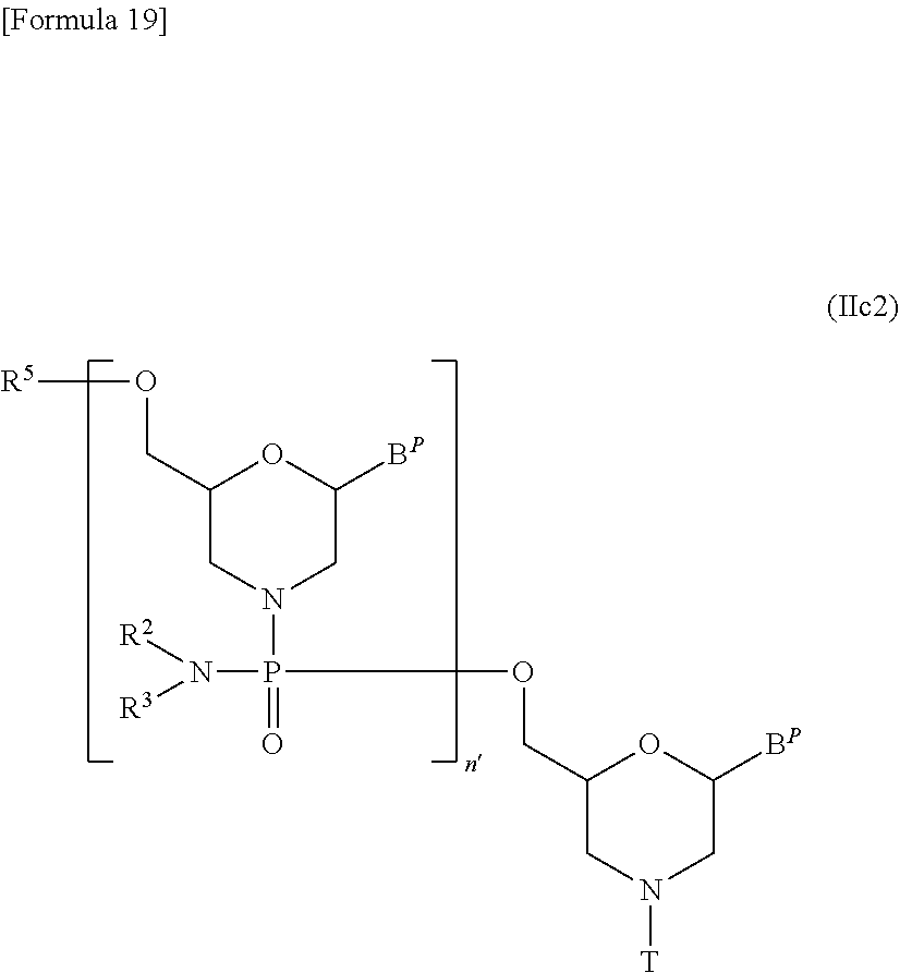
O(CC1CN(P(=O)(N([R2])[R3])OCC2CN([T])CC([BP])O2)CC([BP])O1)[R5]
